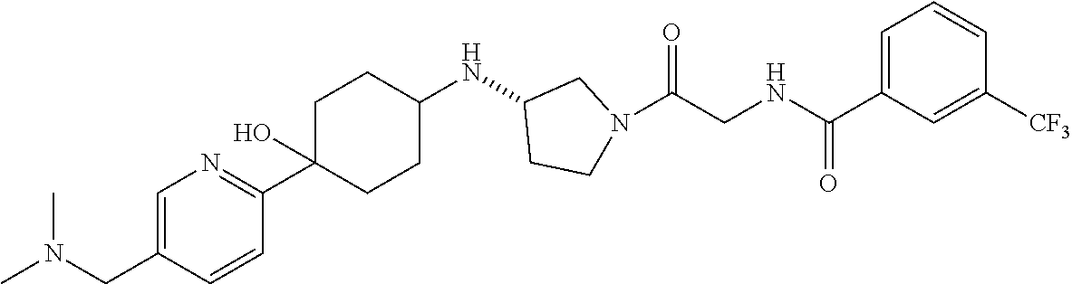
CN(CC1=CN=C(C2(O)CCC(NC3CCN(C(CNC(C4=CC=CC([CF3])=C4)=O)=O)C3)CC2)C=C1)C
